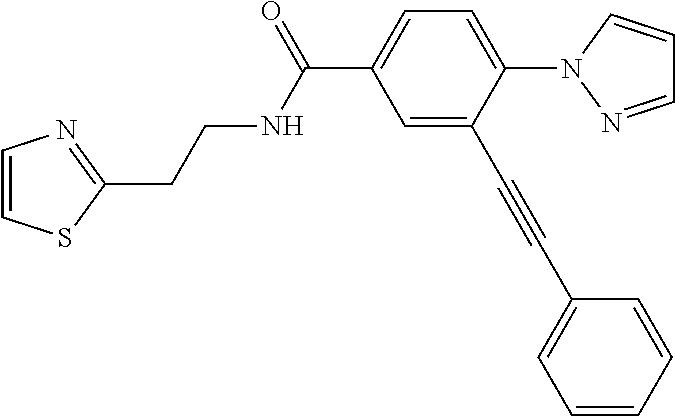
C1=C(C#CC2=CC=CC=C2)C(N2N=CC=C2)=CC=C1C(NCCC1=NC=CS1)=O
